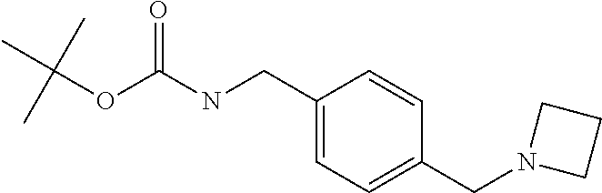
C1(CNC(OC(C)(C)C)=O)=CC=C(CN2CCC2)C=C1
